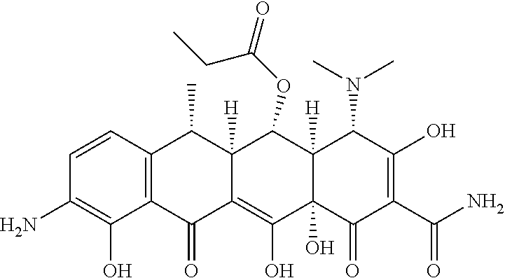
C1=CC2=C(C(O)=C1N)C(=O)C1=C(O)C3(O)C([H])(C(OC(CC)=O)C1([H])C2C)C(N(C)C)C(O)=C(C(N)=O)C3=O
